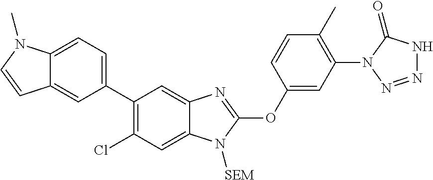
C12=CC=C(C3=C(Cl)C=C4C(=C3)N=C(OC3=CC(N5N=NNC5=O)=C(C)C=C3)N4[SEM])C=C1C=CN2C
